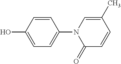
C1=CC(O)=CC=C1N1C(=O)C=CC(C)=C1
